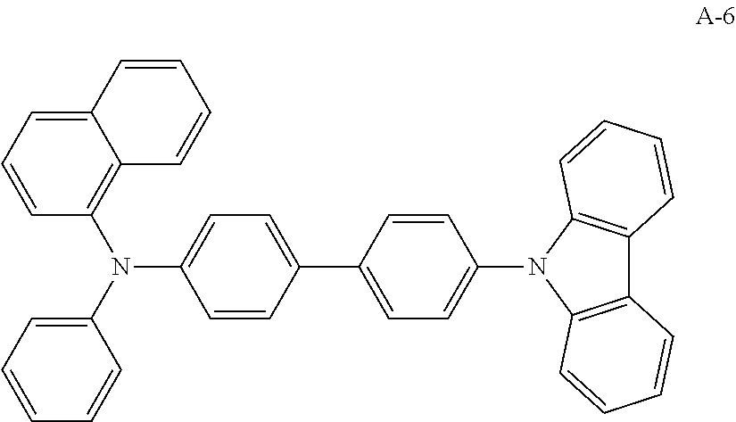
C12=C(N(C3=CC=C(C4=CC=C(N(C5=C6C(=CC=C5)C=CC=C6)C5=CC=CC=C5)C=C4)C=C3)C3=C1C=CC=C3)C=CC=C2
